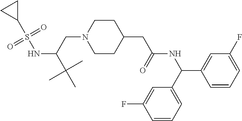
C1(S(NC(C(C)(C)C)CN2CCC(CC(NC(C3=CC(F)=CC=C3)C3=CC=CC(F)=C3)=O)CC2)(=O)=O)CC1
